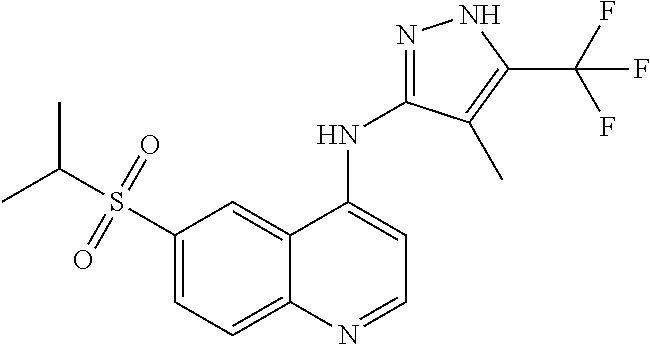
C1(S(C(C)C)(=O)=O)=CC=C2C(=C1)C(NC1=NNC(C(F)(F)F)=C1C)=CC=N2
